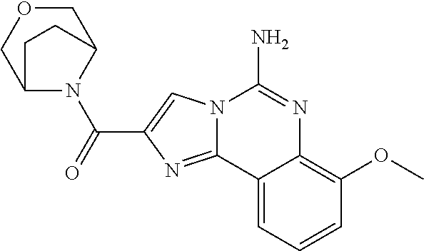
N12C(=NC(C(=O)N3C4COCC3CC4)=C1)C1=CC=CC(OC)=C1N=C2N
